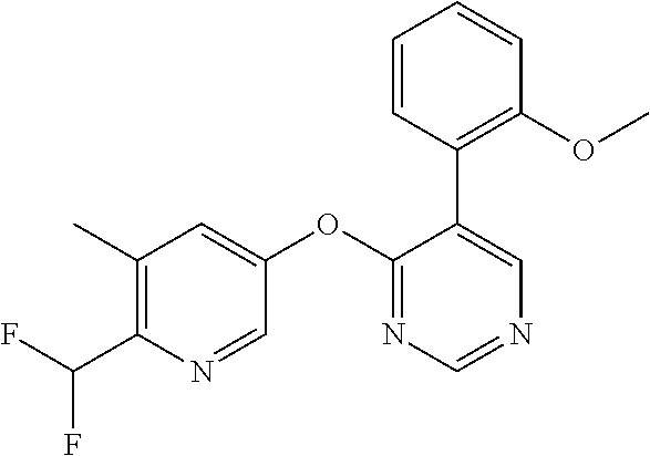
C1(OC2=CC(C)=C(C(F)F)N=C2)=NC=NC=C1C1=C(OC)C=CC=C1
